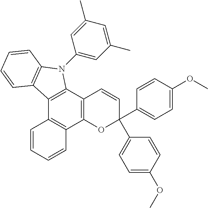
C12=C(C3=C(C4=C1C=CC=C4)OC(C1=CC=C(OC)C=C1)(C1=CC=C(OC)C=C1)C=C3)N(C1=CC(C)=CC(C)=C1)C1=C2C=CC=C1
